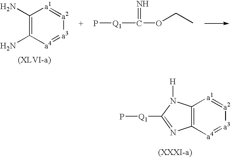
C1(N)=C(N)[a4]=[a3][a2]=[a1]1.[Q1](C(OCC)=N)P.C12=C([a4]=[a3][a2]=[a1]1)N=C([Q1]P)N2[H]
